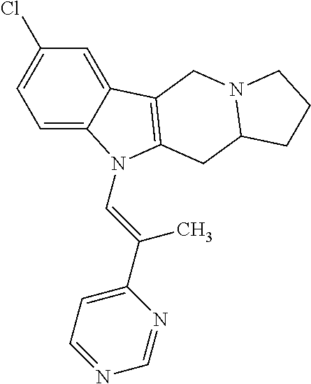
C1=C2C(=CC(Cl)=C1)C1=C(CC3N(C1)CCC3)N2C=C(C1=CC=NC=N1)C
